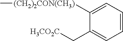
C1([(CH2)2CON(CH3)]C)=CC=CC=C1C[H3CO2C]
